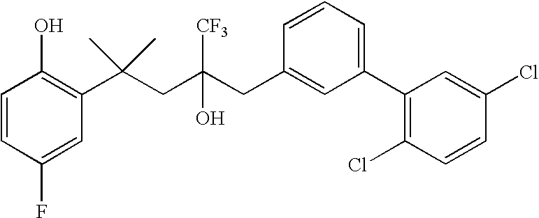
C1(F)=CC(C(CC(CC2=CC(C3=C(Cl)C=CC(Cl)=C3)=CC=C2)(O)[CF3])(C)C)=C(O)C=C1
